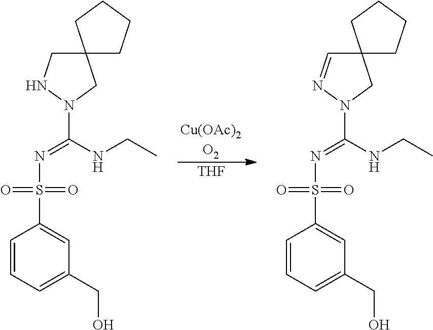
[Cu(OAc)2O2].[THF].C1=CC=C(CO)C=C1S(N=C(NCC)N1CC2(C=N1)CCCC2)(=O)=O.C1=CC=C(CO)C=C1S(N=C(NCC)N1CC2(CN1)CCCC2)(=O)=O
